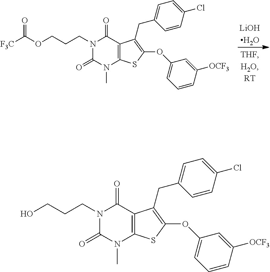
[LiOHH2O].O(CCCN1C(=O)N(C)C2=C(C1=O)C(CC1=CC=C(Cl)C=C1)=C(OC1=CC=CC([OCF3])=C1)S2)C(=O)[F3C].OCCCN1C(=O)N(C)C2=C(C1=O)C(CC1=CC=C(Cl)C=C1)=C(OC1=CC=CC([OCF3])=C1)S2
